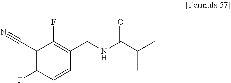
C1(C#N)=C(F)C=CC(CNC(C(C)C)=O)=C1F
